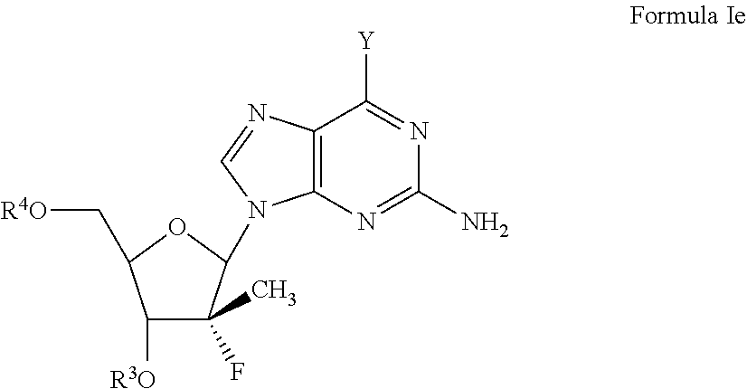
C1([R3O])C(C)(F)C(N2C3=C(C([Y])=NC(N)=N3)N=C2)OC1C[R4O]
